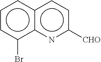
c1cc(Br)c2c(c1)ccc([CHO])n2
